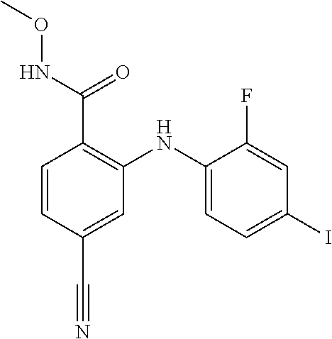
C1=C(NC2=C(C(NOC)=O)C=CC(C#N)=C2)C(F)=CC(I)=C1
